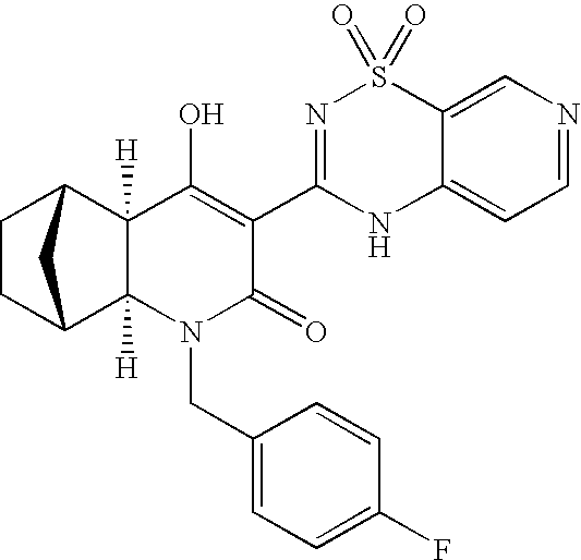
C1=NC=C2C(=C1)NC(C1=C(O)C3([H])C4CCC(C3([H])N(CC3=CC=C(F)C=C3)C1=O)C4)=NS2(=O)=O
